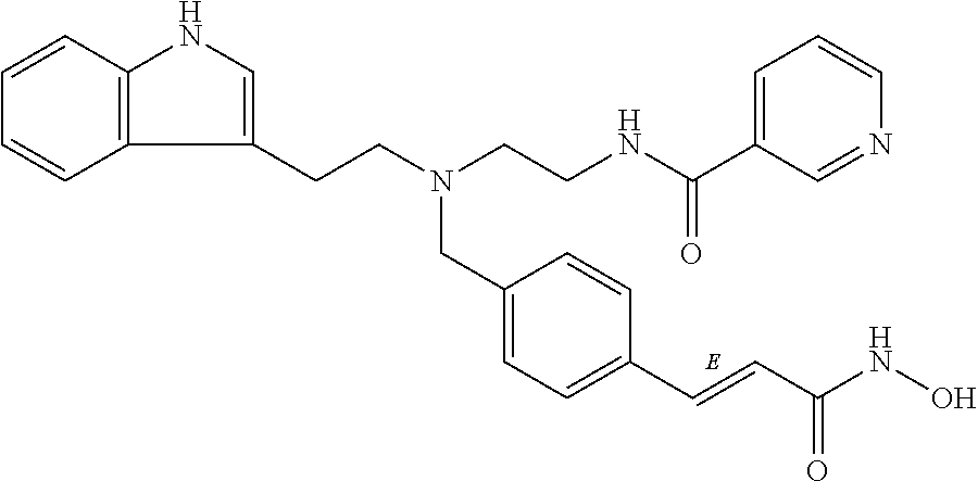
C12=C(C=CC=C1)NC=C2CCN(CC1=CC=C(C=CC(NO)=O)C=C1)CCNC(C1=CC=CN=C1)=O
